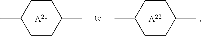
[A21].C1CC(C)CCC1C.[A22].C1CC(C)CCC1C
